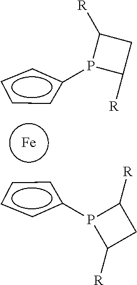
[Fe].c1ccc(P2C([R])CC2[R])c1.c1ccc(P2C([R])CC2[R])c1
